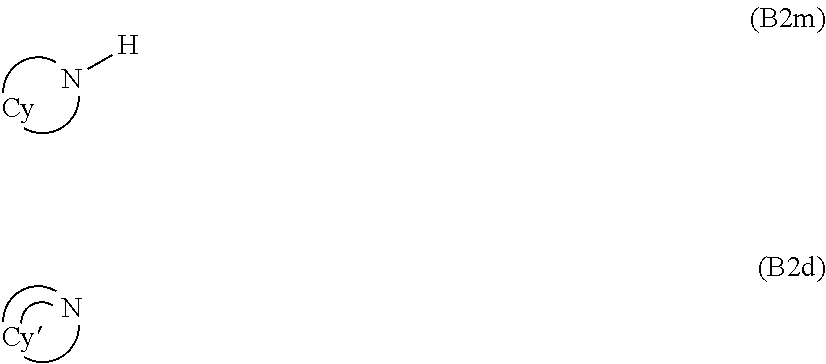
[H]N.N
